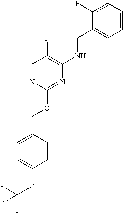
O(C1=CC=C(COC2=NC(NCC3=CC=CC=C3F)=C(F)C=N2)C=C1)C(F)(F)F
